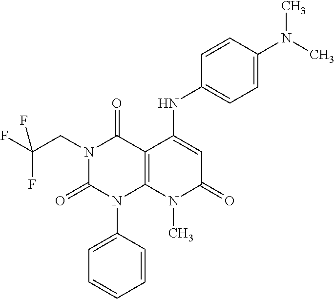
N1(CC(F)(F)F)C(=O)N(C2=CC=CC=C2)C2=C(C1=O)C(NC1=CC=C(N(C)C)C=C1)=CC(=O)N2C
